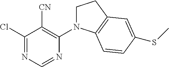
C1(Cl)=NC=NC(N2CCC3=C2C=CC(SC)=C3)=C1[CN]
